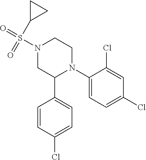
C1(N2CCN(S(=O)(C3CC3)=O)CC2C2=CC=C(Cl)C=C2)=CC=C(Cl)C=C1Cl
